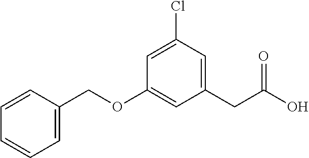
C1=C(COC2=CC(CC(O)=O)=CC(Cl)=C2)C=CC=C1
